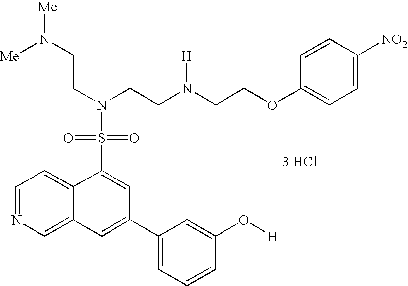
C1=NC=C2C(=C1)C(S(=O)(=O)N(CCN([Me])[Me])CCN(CCOC1=CC=C([NO2])C=C1)[H])=CC(C1=CC=CC(O[H])=C1)=C2.[ 3 HCl]
